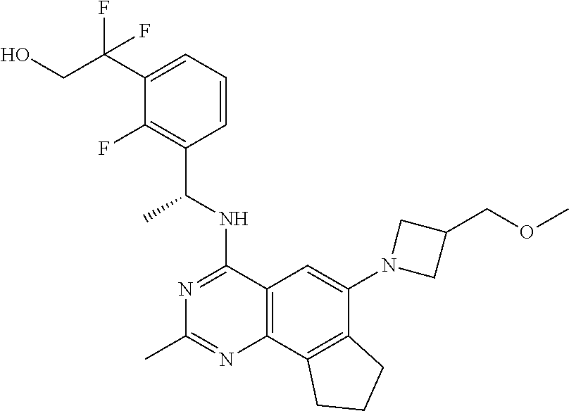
C12=C(C3=C(C(N4CC(COC)C4)=C1)CCC3)N=C(C)N=C2NC(C1=C(F)C(C(CO)(F)F)=CC=C1)C
